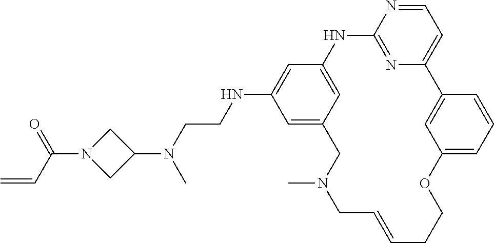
C1=NC2=NC(=C1)C1=CC(=CC=C1)OCCC=CCN(C)CC1=CC(NCCN(C3CN(C(C=C)=O)C3)C)=CC(=C1)N2
